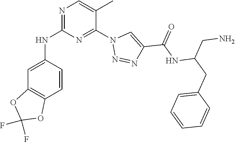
C1=C(C)C(N2N=NC(C(=O)NC(CN)CC3=CC=CC=C3)=C2)=NC(NC2=CC3=C(C=C2)OC(F)(F)O3)=N1
